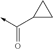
C(->C)(C1CC1)=O
